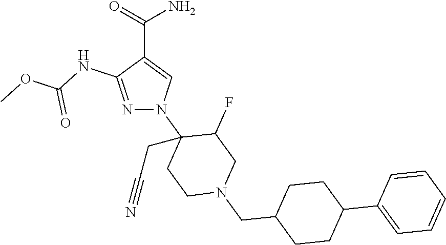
C(C1=CN(C2(CC#N)CCN(CC3CCC(C4=CC=CC=C4)CC3)CC2F)N=C1NC(OC)=O)(=O)N
